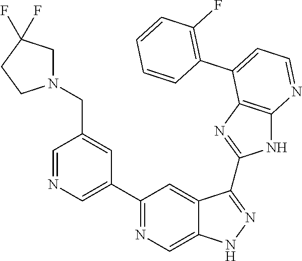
C1=NC=C(C2=NC=C3C(=C2)C(C2=NC4=C(N2)N=CC=C4C2=C(F)C=CC=C2)=NN3)C=C1CN1CC(F)(F)CC1
